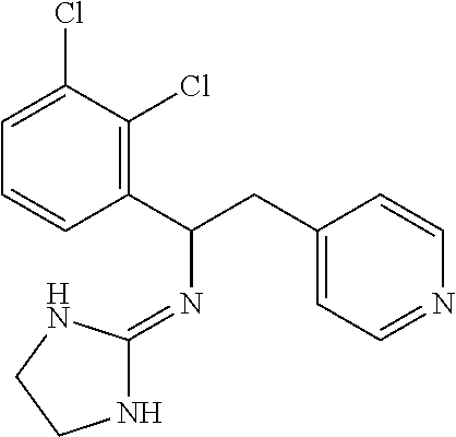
C1=CC(C(CC2=CC=NC=C2)N=C2NCCN2)=C(Cl)C(Cl)=C1
